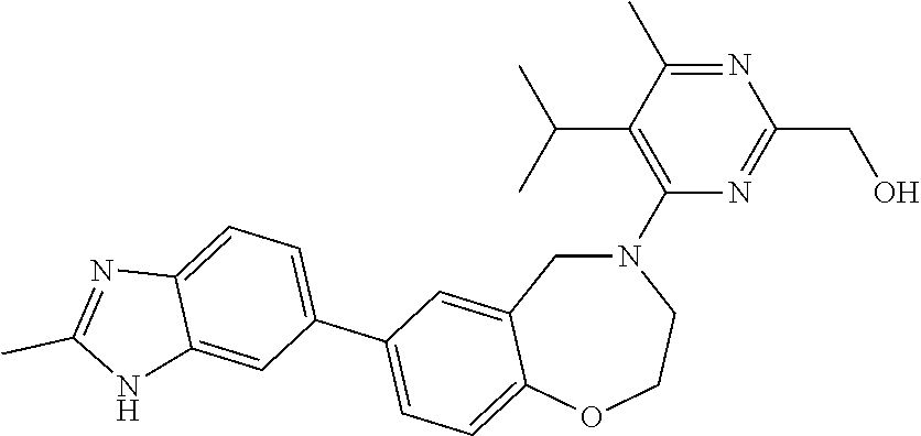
N1=C(C)C(C(C)C)=C(N2CC3=CC(C4=CC=C5C(=C4)NC(C)=N5)=CC=C3OCC2)N=C1CO
